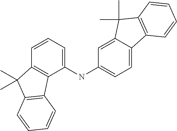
C1(NC2=CC=C3C(=C2)C(C)(C)C2=C3C=CC=C2)=CC=CC2=C1C1=C(C2(C)C)C=CC=C1
